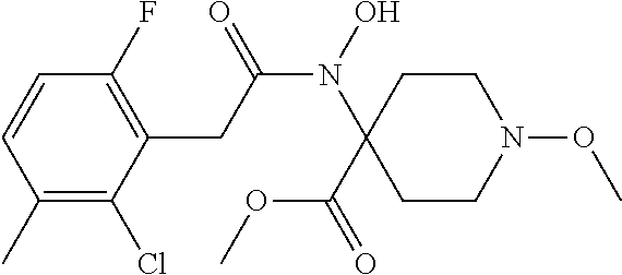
N(C(CC1=C(F)C=CC(C)=C1Cl)=O)(C1(C(OC)=O)CCN(OC)CC1)O
